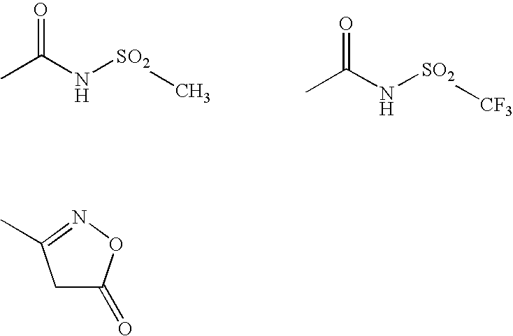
CC(N[SO2]C)=O.CC(N[SO2][CF3])=O.C1C(=O)ON=C1C
